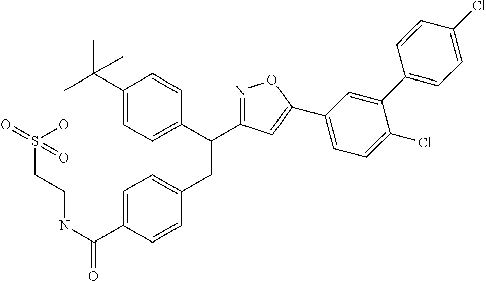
C1(C(C)(C)C)=CC=C(C(CC2=CC=C(C(NCCS(=O)(O)=O)=O)C=C2)C2=NOC(C3=CC=C(Cl)C(C4=CC=C(Cl)C=C4)=C3)=C2)C=C1
